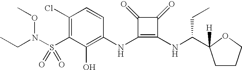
CCN(S(C1=C(Cl)C=CC(NC2=C(NC(CC)C3([H])CCCO3)C(=O)C2=O)=C1O)(=O)=O)OC
